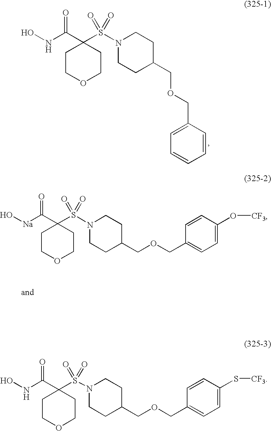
C1COCCC1(C(NO)=O)S(=O)(=O)N1CCC(COCC2=CC=CC=C2)CC1.C1COCCC1(C([Na]O)=O)S(=O)(=O)N1CCC(COCC2=CC=C(O[CF3])C=C2)CC1.C1COCCC1(C(NO)=O)S(=O)(=O)N1CCC(COCC2=CC=C(S[CF3])C=C2)CC1
